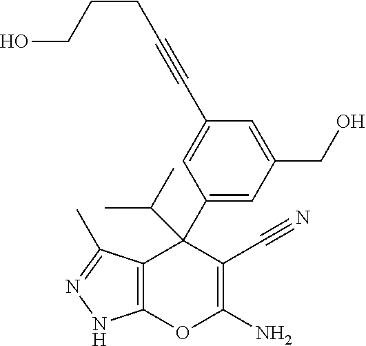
C12=C(C(C)=NN1)C(C1=CC(CO)=CC(C#CCCCO)=C1)(C(C)C)C(C#N)=C(N)O2
